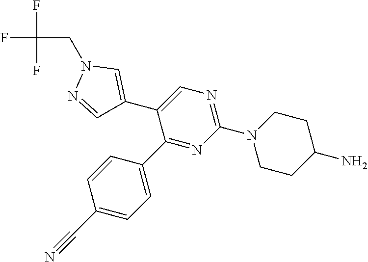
C1(C2=CN(CC(F)(F)F)N=C2)=CN=C(N2CCC(N)CC2)N=C1C1=CC=C(C#N)C=C1
